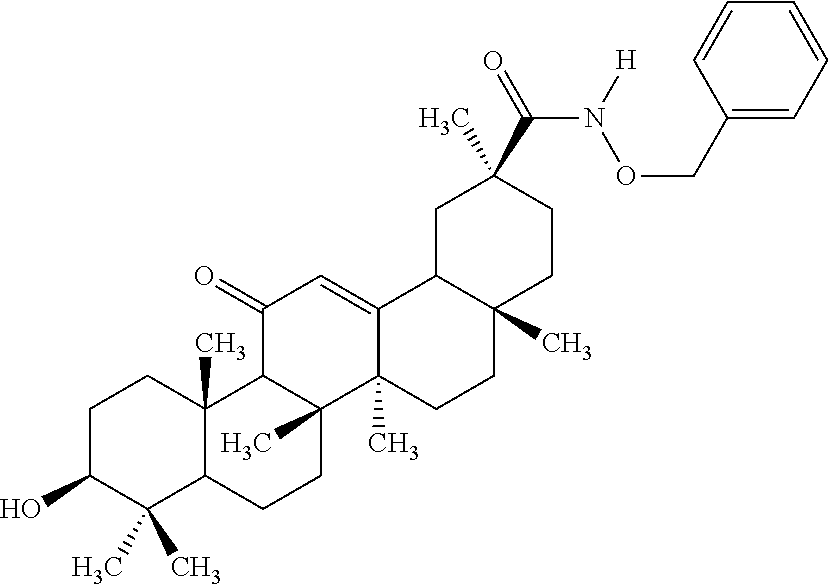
C1C(O)C(C)(C)C2C(C)(C1)C1C(C)(CC2)C2(C)C(=CC1=O)C1C(C)(CC2)CCC(C)(C(=O)N([H])OCC2=CC=CC=C2)C1
